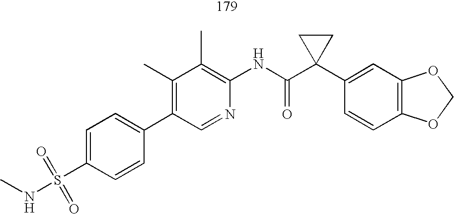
C1(C2=CC=C(S(NC)(=O)=O)C=C2)=C(C)C(C)=C(NC(C2(C3=CC4=C(C=C3)OCO4)CC2)=O)N=C1
